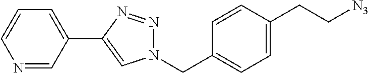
C1=CC(CC[N3])=CC=C1CN1N=NC(C2=CC=CN=C2)=C1
